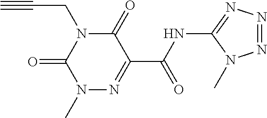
C(CN1C(=O)C(C(NC2=NN=NN2C)=O)=NN(C)C1=O)#C
